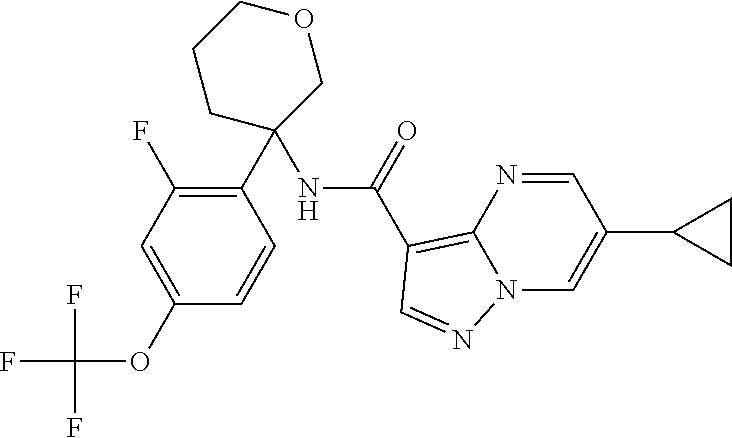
C1(C2=C(F)C=C(OC(F)(F)F)C=C2)(NC(C2=C3N=CC(C4CC4)=CN3N=C2)=O)COCCC1
